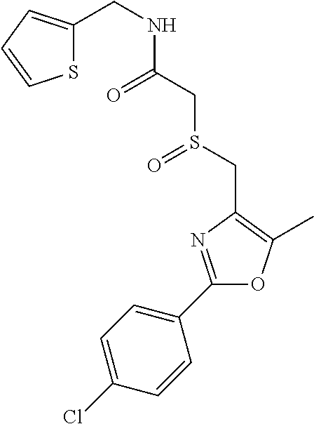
C1(CNC(CS(CC2=C(C)OC(C3=CC=C(Cl)C=C3)=N2)=O)=O)=CC=CS1
